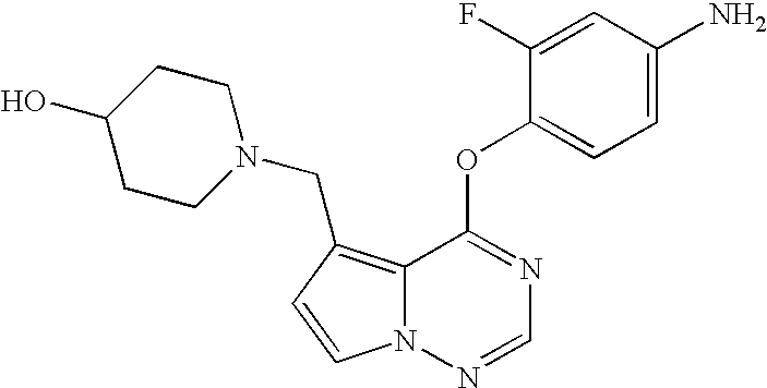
C12=C(CN3CCC(O)CC3)C=CN1N=CN=C2OC1=CC=C(N)C=C1F
